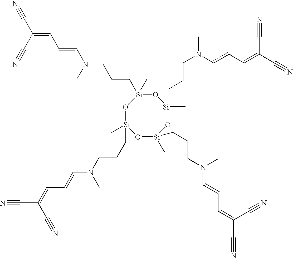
O1[Si](C)(CCCN(C=CC=C(C#N)C#N)C)O[Si](C)(CCCN(C=CC=C(C#N)C#N)C)O[Si](C)(CCCN(C)C=CC=C(C#N)C#N)O[Si]1(C)CCCN(C=CC=C(C#N)C#N)C
